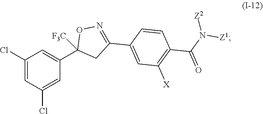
C1(Cl)=CC(Cl)=CC(C2([F3C])CC(C3=CC([X])=C(C(N([Z1])[Z2])=O)C=C3)=NO2)=C1
